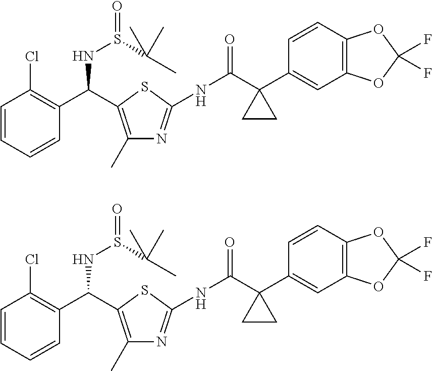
C1=CC=CC(C(NS(=O)C(C)(C)C)C2=C(C)N=C(NC(=O)C3(C4=CC5=C(C=C4)OC(F)(F)O5)CC3)S2)=C1Cl.C1=CC=CC(C(NS(=O)C(C)(C)C)C2=C(C)N=C(NC(=O)C3(C4=CC5=C(C=C4)OC(F)(F)O5)CC3)S2)=C1Cl
